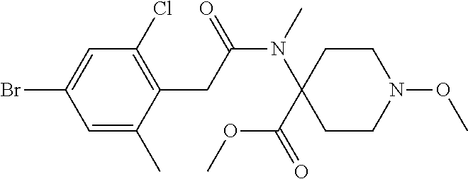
C1=C(C)C(CC(N(C2(C(OC)=O)CCN(OC)CC2)C)=O)=C(Cl)C=C1Br
